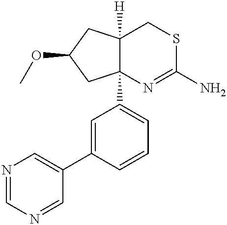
N1=CN=CC(C2=CC(C34N=C(N)SCC3([H])CC(OC)C4)=CC=C2)=C1
